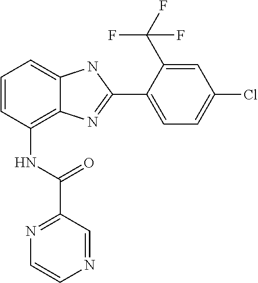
C1=CC(NC(C2=NC=CN=C2)=O)=C2C(=C1)NC(C1=CC=C(Cl)C=C1C(F)(F)F)=N2
